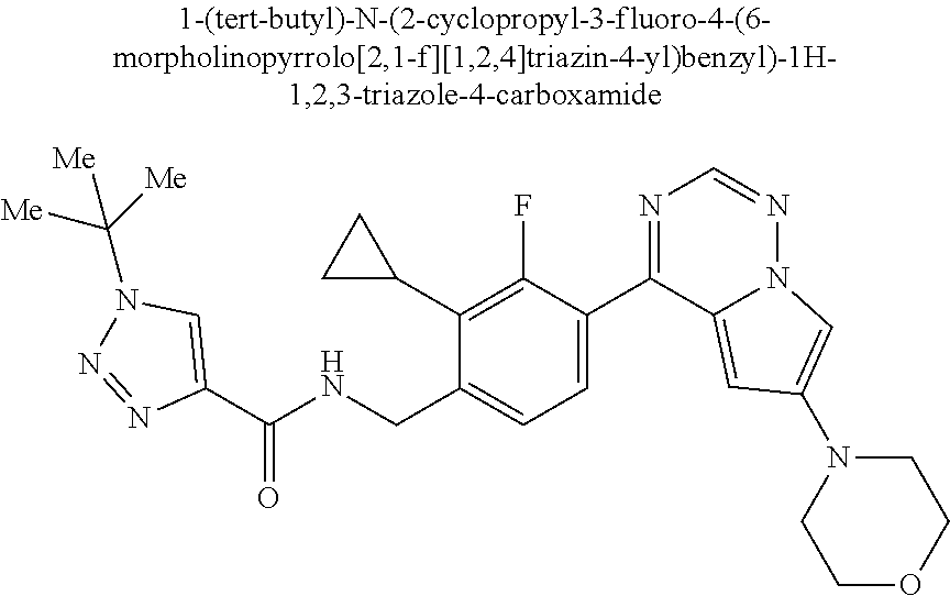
C1(C2CC2)=C(F)C(C2=NC=NN3C2=CC(N2CCOCC2)=C3)=CC=C1CNC(C1=CN(C([Me])([Me])[Me])N=N1)=O
